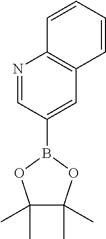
N1=CC(B2OC(C)(C)C(C)(C)O2)=CC2=C1C=CC=C2
